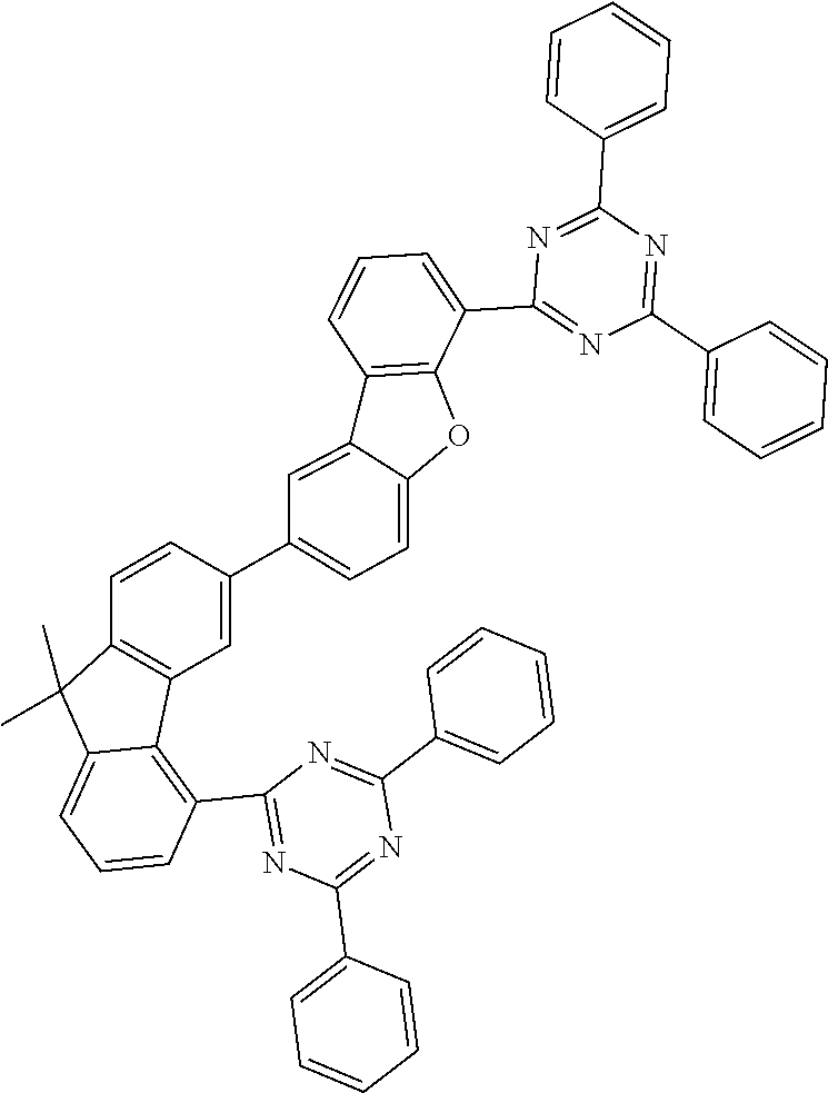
C1=CC2=C(C=C1C1=CC=C3C(=C1)C1=C(C(C4=NC(C5=CC=CC=C5)=NC(C5=CC=CC=C5)=N4)=CC=C1)O3)C1=C(C3=NC(C4=CC=CC=C4)=NC(C4=CC=CC=C4)=N3)C=CC=C1C2(C)C
